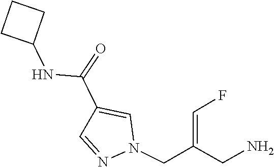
C1=NN(CC(CN)=CF)C=C1C(=O)NC1CCC1
